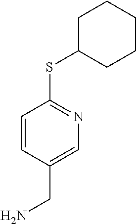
C1=CC(CN)=CN=C1SC1CCCCC1
